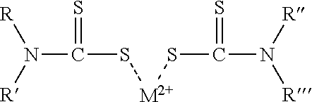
N(C(S[M2+]SC(N([R])[R])=S)=S)([R])[R]
